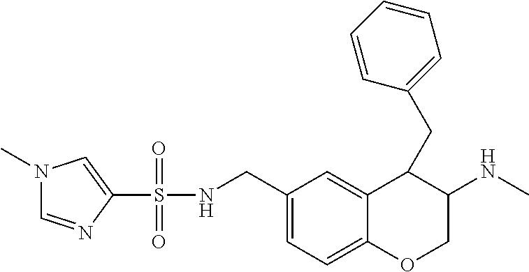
N1(C)C=NC(S(=O)(=O)NCC2=CC=C3C(=C2)C(CC2=CC=CC=C2)C(NC)CO3)=C1
